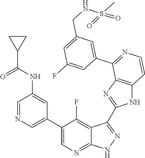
C1=NC=C(C2=CN=C3C(=C2F)C(C2=NC4=C(N2)C=CN=C4C2=CC(CNS(C)(=O)=O)=CC(F)=C2)=N[N H]3)C=C1NC(C1CC1)=O
